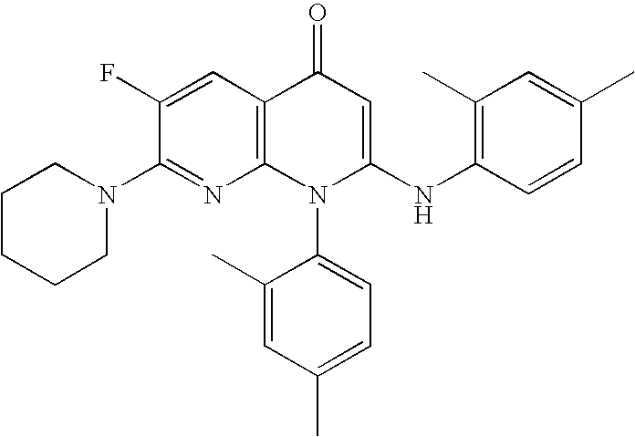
C1(N2CCCCC2)=NC2=C(C=C1F)C(=O)C=C(NC1=C(C)C=C(C)C=C1)N2C1=CC=C(C)C=C1C
